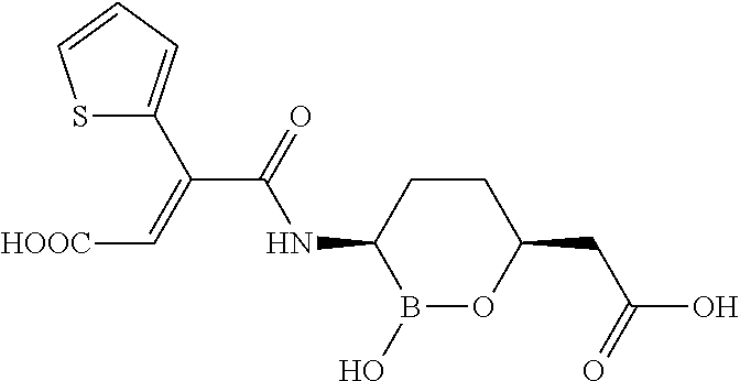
B1(O)OC(CC(O)=O)CCC1NC(C(=C[HOOC])C1=CC=CS1)=O
